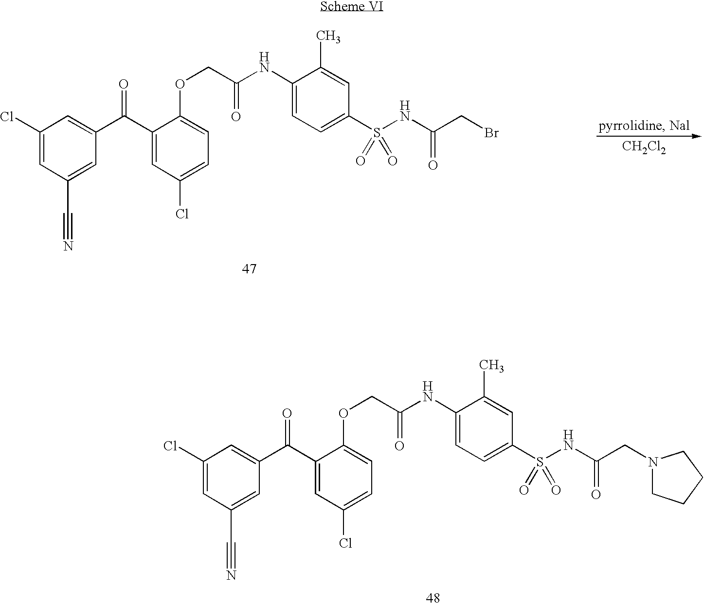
C1(Cl)=CC(C#N)=CC(C(C2=CC(Cl)=CC=C2OCC(NC2=CC=C(S(NC(CBr)=O)(=O)=O)C=C2C)=O)=O)=C1.[CH2Cl2].C1(Cl)=CC(C#N)=CC(C(C2=CC(Cl)=CC=C2OCC(NC2=CC=C(S(NC(CN3CCCC3)=O)(=O)=O)C=C2C)=O)=O)=C1
